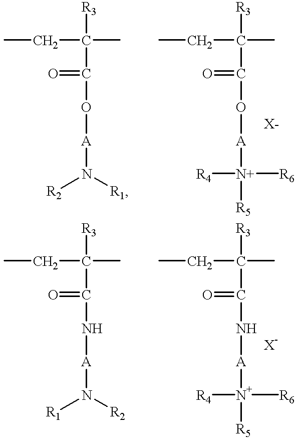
CCC(C)([R3])C(O[A]N([R2])[R1])=O.CCC(C)([R3])C(O[A][N+]([R4])([R6])[R5])=O.CCC(C)([R3])C(N[A]N([R1])[R2])=O.CCC(C)([R3])C(N[A][N+]([R4])([R6])[R5])=O.[X-].[X-]
